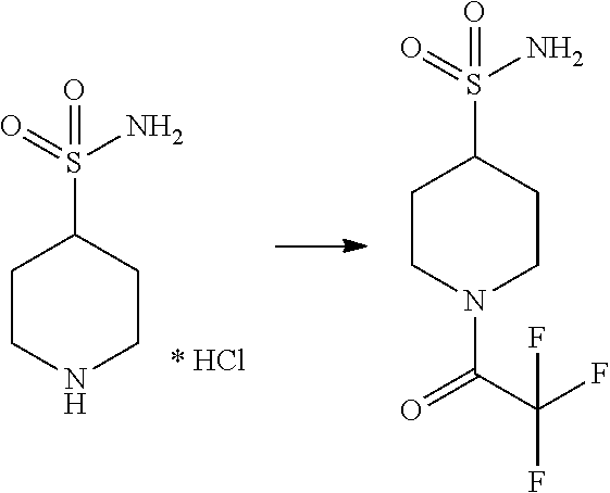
C1CNCCC1S(=O)(N)=O.C1CN(C(C(F)(F)F)=O)CCC1S(=O)(N)=O
